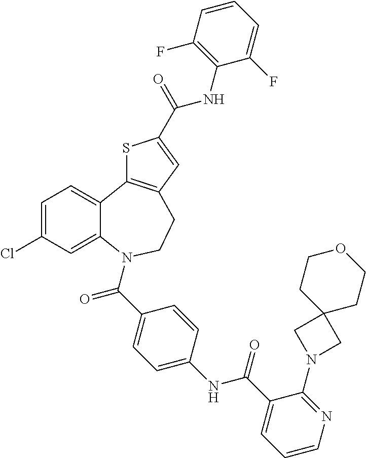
C1=C(Cl)C=C2C(=C1)C1=C(CCN2C(C2=CC=C(NC(C3=CC=CN=C3N3CC4(C3)CCOCC4)=O)C=C2)=O)C=C(C(=O)NC2=C(F)C=CC=C2F)S1
